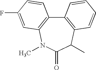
C12=C(C(C)C(=O)N(C)C3=C1C=CC(F)=C3)C=CC=C2
